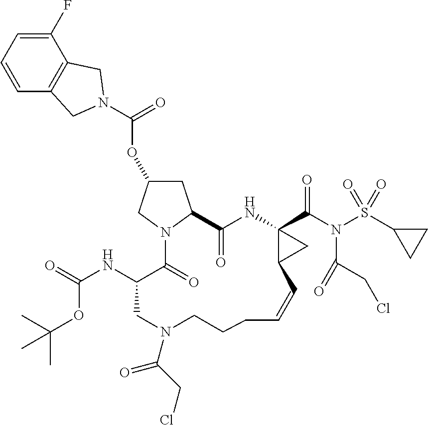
C1=CC=C(F)C2=C1CN(C(=O)OC1CC3N(C1)C(=O)C(NC(=O)OC(C)(C)C)CN(C(CCl)=O)CCCC=CC1C(C(N(S(C4CC4)(=O)=O)C(CCl)=O)=O)(NC3=O)C1)C2
